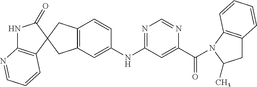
N1C2=C(C=CC=N2)C2(C1=O)CC1=C(C2)C=C(NC2=NC=NC(C(=O)N3C4=C(CC3C)C=CC=C4)=C2)C=C1
